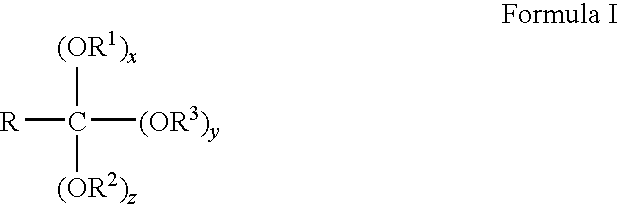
[R]C([(OR3)y])([(OR1)x])[(OR2)z]
